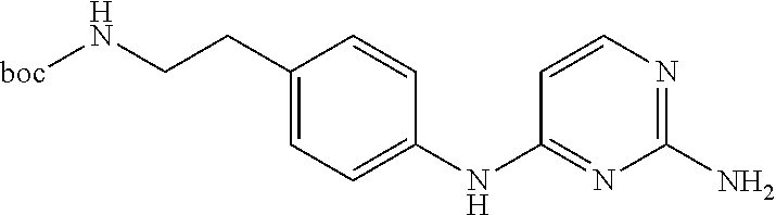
C1(CCN[boc])=CC=C(NC2=NC(N)=NC=C2)C=C1
